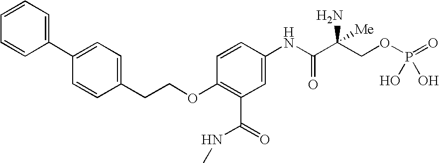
C1=CC=CC(C2=CC=C(CCOC3=C(C(=O)NC)C=C(NC(C(COP(=O)(O)O)(N)[Me])=O)C=C3)C=C2)=C1
